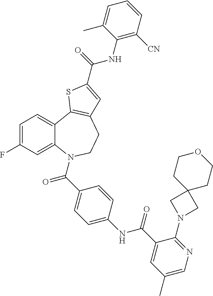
C1=C(F)C=C2C(=C1)C1=C(CCN2C(=O)C2=CC=C(NC(=O)C3=CC(C)=CN=C3N3CC4(C3)CCOCC4)C=C2)C=C(C(NC2=C([CN])C=CC=C2C)=O)S1
